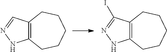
C12=C(CCCCC1)NN=C2.C12=C(CCCCC1)NN=C2I
